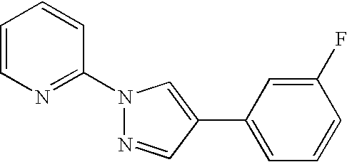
N1(C2=NC=CC=C2)N=CC(C2=CC=CC(F)=C2)=C1
